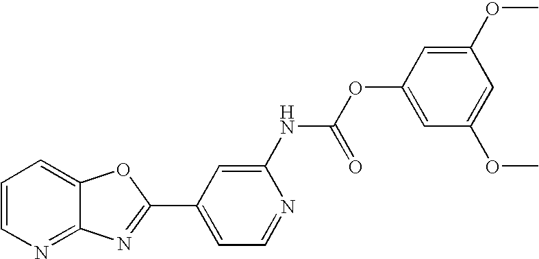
C12=NC=CC=C1OC(C1=CC=NC(NC(=O)OC3=CC(OC)=CC(OC)=C3)=C1)=N2
